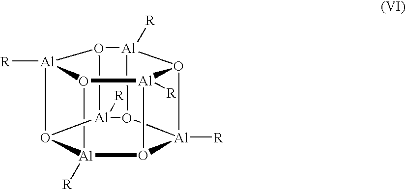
O12[Al]3([R])O4[Al]1([R])O1[Al]5([R])O6[Al]4([R])O3[Al]6([R])O5[Al]21[R]
